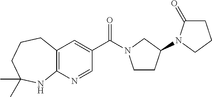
C12=C(N=CC(C(=O)N3CCC(N4C(=O)CCC4)C3)=C1)NC(C)(C)CCC2
